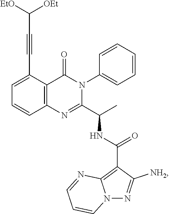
C1=C(C#CC([OEt])[EtO])C2=C(C=C1)N=C(C(C)NC(C1=C3N(N=C1[NH2])C=CC=N3)=O)N(C1=CC=CC=C1)C2=O
